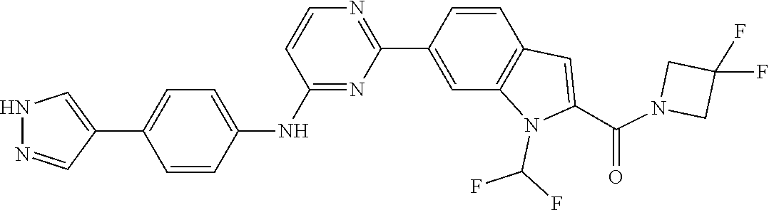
C1(F)(F)CN(C(C2=CC3=C(C=C(C4=NC=CC(NC5=CC=C(C6=CNN=C6)C=C5)=N4)C=C3)N2C(F)F)=O)C1
